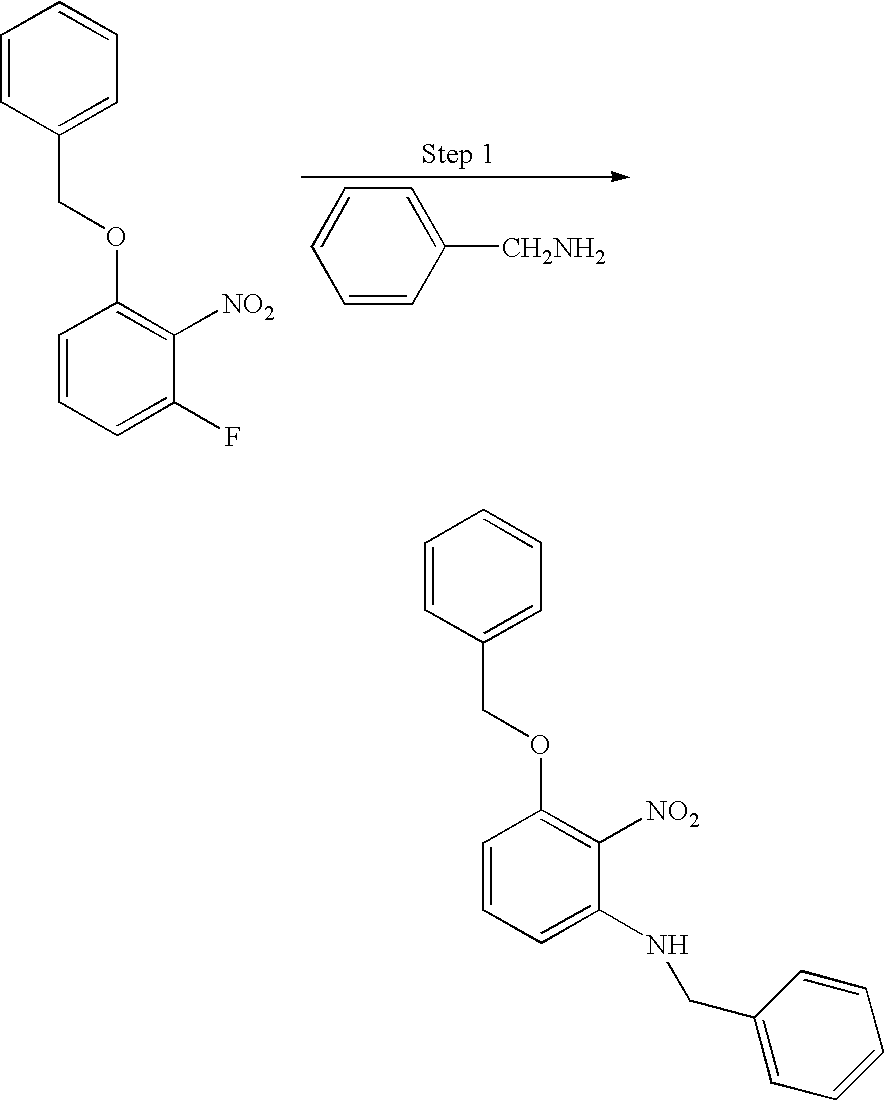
C1=CC=C(NCC2=CC=CC=C2)C([NO2])=C1OCC1=CC=CC=C1.C1=CC([CH2NH2])=CC=C1.C1=CC=C(F)C([NO2])=C1OCC1=CC=CC=C1
